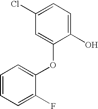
C1=C(OC2=CC=CC=C2F)C(O)=CC=C1Cl
